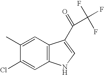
C1(C)=CC2=C(C=C1Cl)NC=C2C(=O)C(F)(F)F
